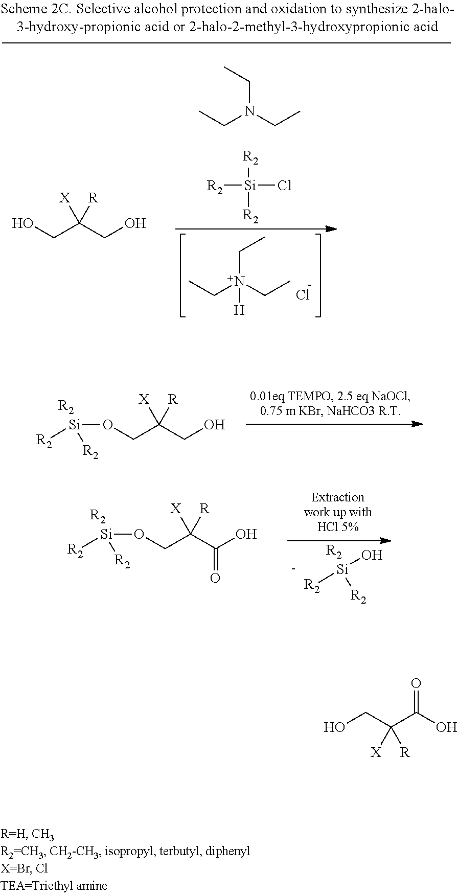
O(CC(CO)([X])[R])[Si]([R2])[R2].[R2].C(N([H])(CC)CC)C.Cl.[R2][Si]([R2])(Cl)[R2].C(N(CC)CC)C.OCC(CO)([X])[R].O(CC(C(O)=O)([X])[R])[Si]([R2])[R2].[R2].[Si]([R2])([R2])O.[R2].OCC(C(O)=O)([X])[R]
